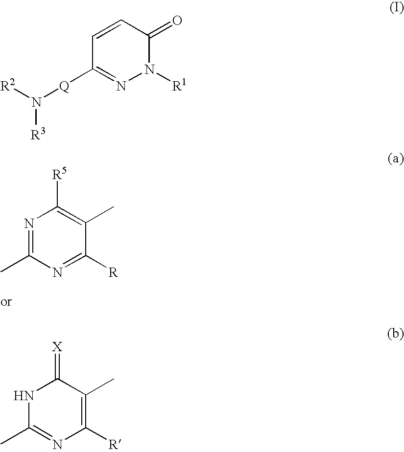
C1=CC(=O)N([R1])N=C1[Q]N([R2])[R3].N1=C(C)N=C([R])C(C)=C1[R5].C1([R])=C(C)C(=[X])NC(C)=N1
